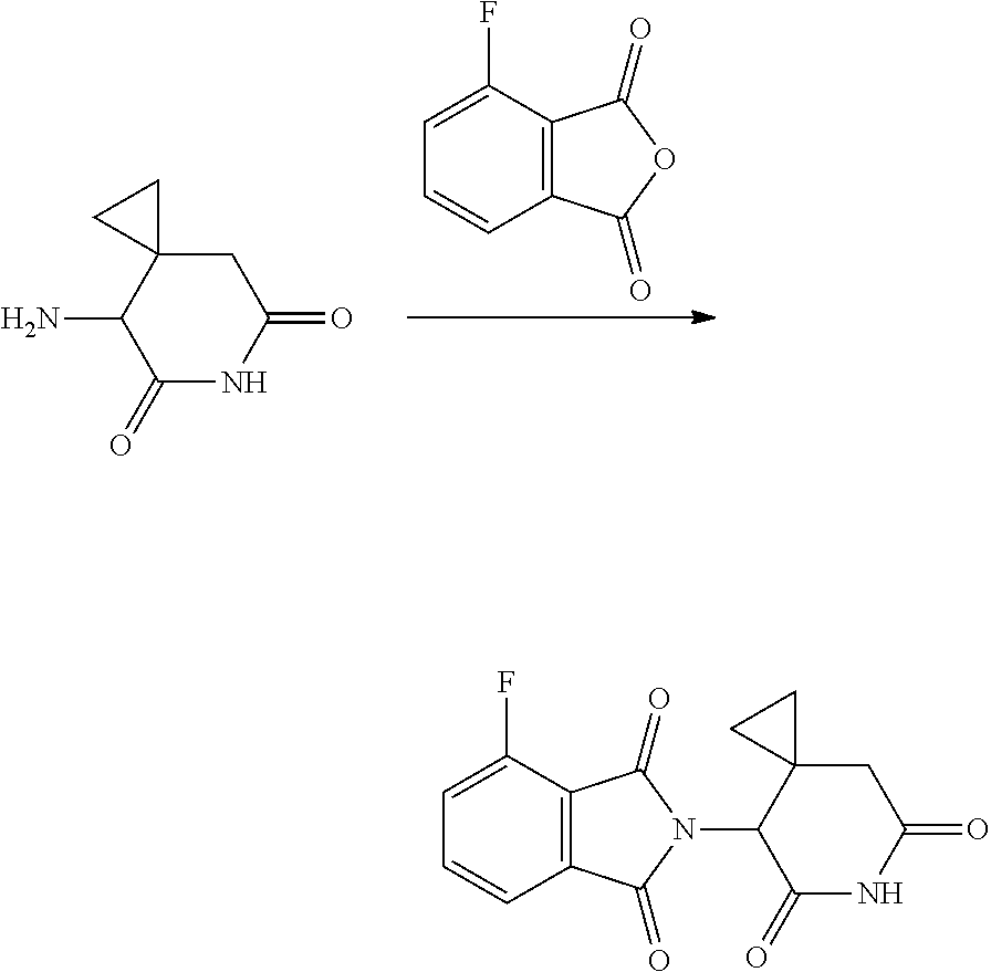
C1=CC2=C(C(F)=C1)C(=O)N(C1C(=O)NC(=O)CC13CC3)C2=O.C12=C(C(F)=CC=C1)C(=O)OC2=O.C1(N)C(=O)NC(=O)CC12CC2
